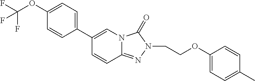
C1(OC(F)(F)F)=CC=C(C2=CN3C(=NN(CCOC4=CC=C(C)C=C4)C3=O)C=C2)C=C1
